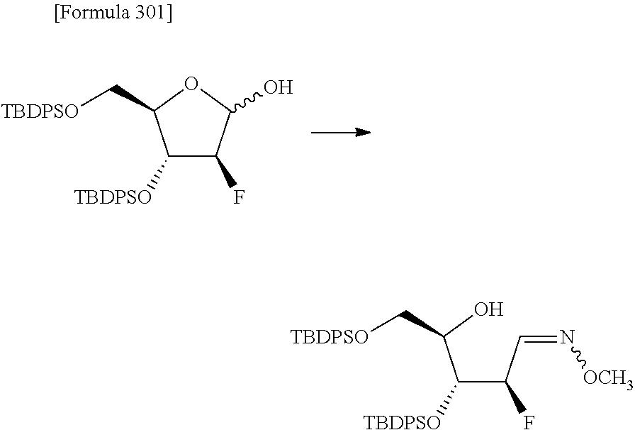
C(C(C=N[OCH3])F)(C(O)C[TBDPSO])[TBDPSO].C1([TBDPSO])C(F)C(O)OC1C[TBDPSO]
